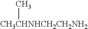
[CH3CHNHCH2CH2NH2]C
